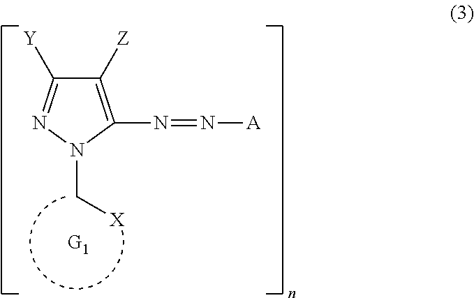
N1(C[X])C(N=N[A])=C([Z])C([Y])=N1
